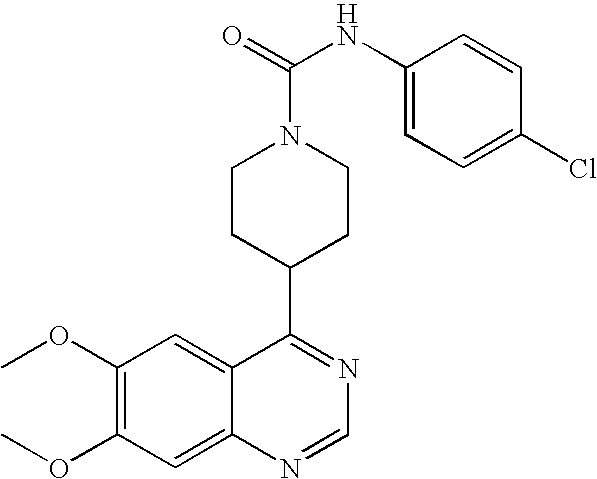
C1(OC)=C(OC)C=C2C(=C1)C(C1CCN(C(=O)NC3=CC=C(Cl)C=C3)CC1)=NC=N2
